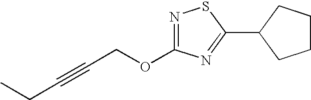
N1=C(OCC#CCC)N=C(C2CCCC2)S1
